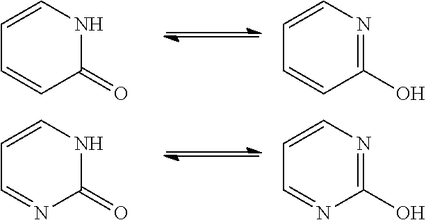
C1=CNC(=O)C=C1.C1=CN=C(O)C=C1.C1=CNC(=O)N=C1.C1=CN=C(O)N=C1
